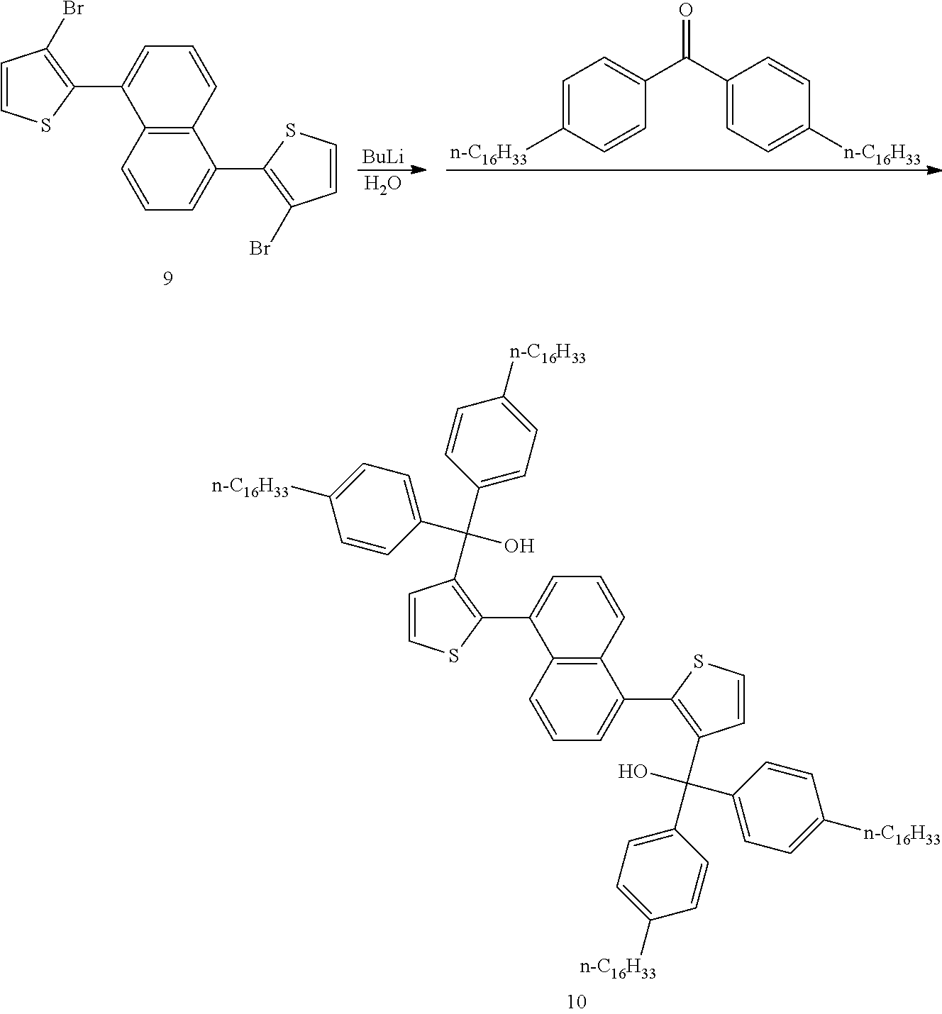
[BuLi].O.C1=C([n-C16H33])C=CC(C(=O)C2=CC=C([n-C16H33])C=C2)=C1.C1=CSC(C2=CC=CC3=C2C=CC=C3C2=C(Br)C=CS2)=C1Br.C1=CSC(C2=CC=CC3=C2C=CC=C3C2=C(C(C3=CC=C([n-C16H33])C=C3)(O)C3=CC=C([n-C16H33])C=C3)C=CS2)=C1C(C1=CC=C([n-C16H33])C=C1)(C1=CC=C([n-C16H33])C=C1)O
